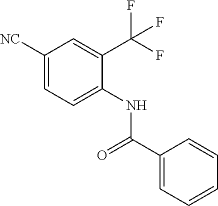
C1([NC])=CC=C(NC(C2=CC=CC=C2)=O)C(C(F)(F)F)=C1
